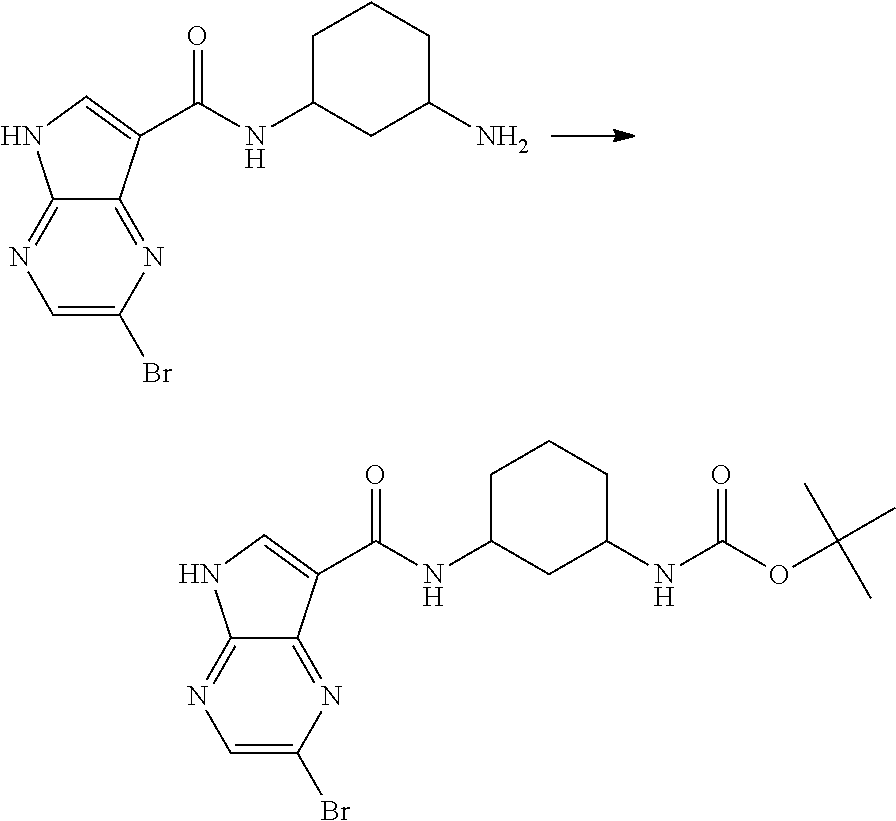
C1=C(Br)N=C2C(=N1)NC=C2C(NC1CC(N)CCC1)=O.C1=C(Br)N=C2C(=N1)NC=C2C(NC1CC(NC(OC(C)(C)C)=O)CCC1)=O
